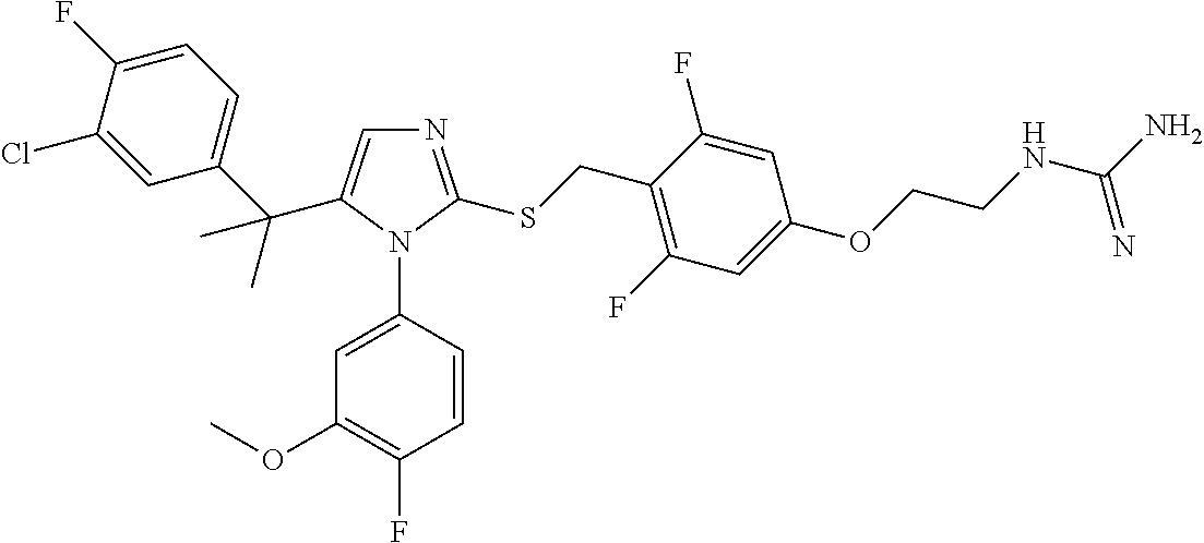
N1=C(SCC2=C(F)C=C(OCCNC(N)=N)C=C2F)N(C2=CC(OC)=C(F)C=C2)C(C(C2=CC=C(F)C(Cl)=C2)(C)C)=C1
